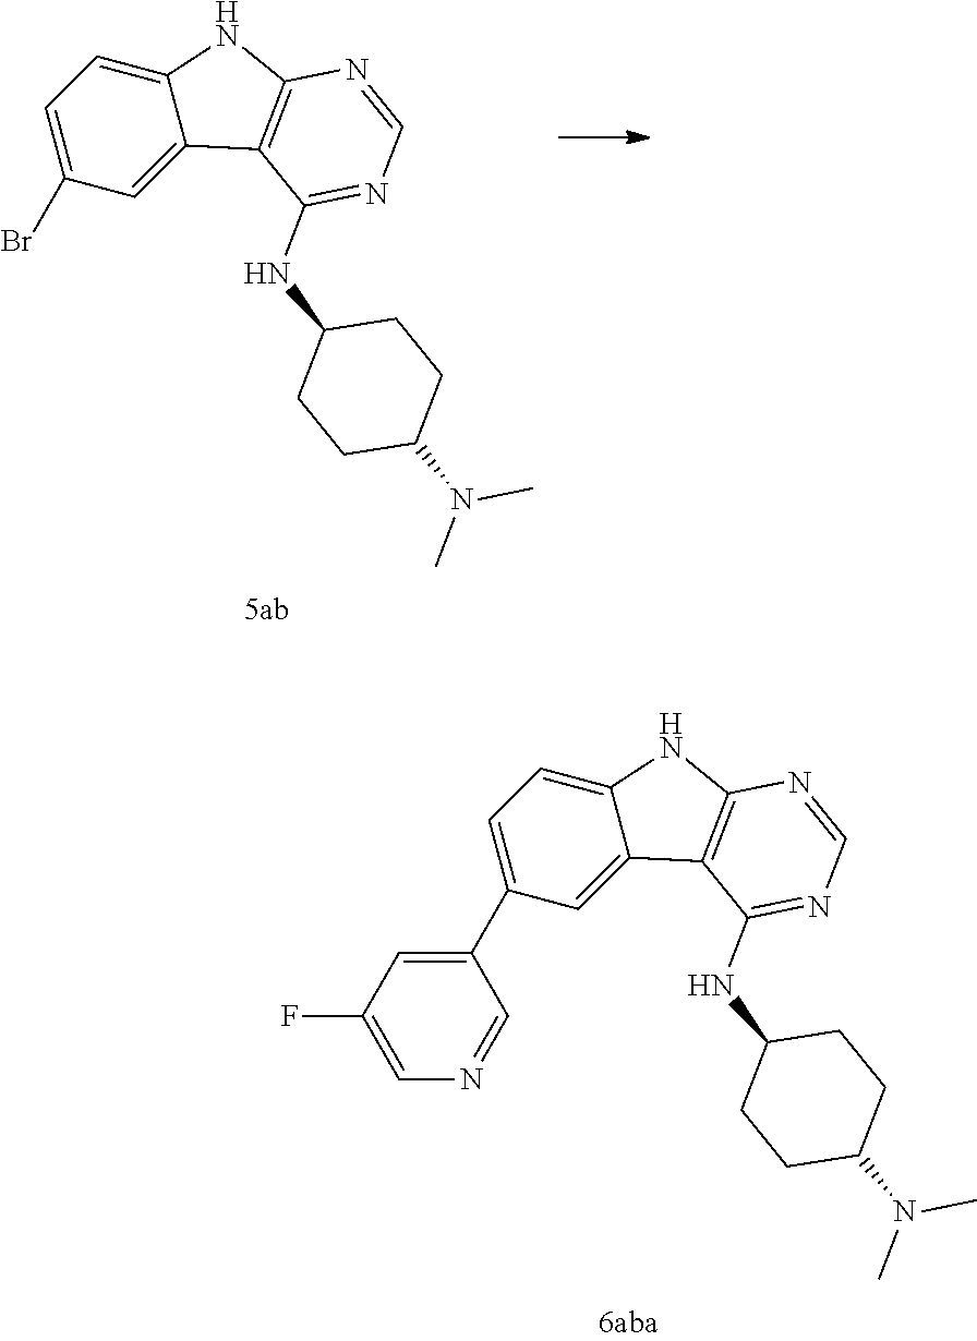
C1=C2C(=CC(C3=CC(F)=CN=C3)=C1)C1=C(N2)N=CN=C1NC1CCC(N(C)C)CC1.C1=C2C(=CC(Br)=C1)C1=C(N2)N=CN=C1NC1CCC(N(C)C)CC1
